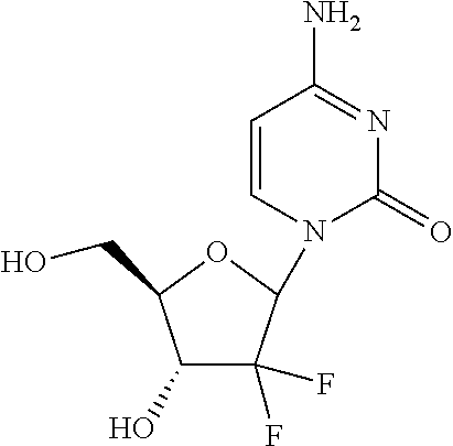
C1=CN(C2C(F)(F)C(O)C(CO)O2)C(=O)N=C1N
